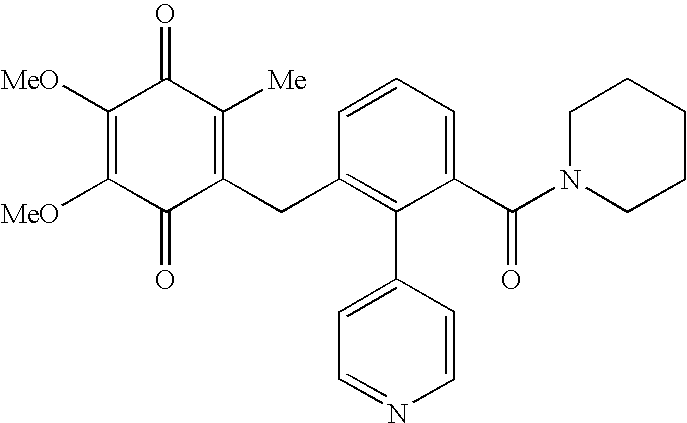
C1(=O)C(CC2=C(C3=CC=NC=C3)C(C(N3CCCCC3)=O)=CC=C2)=C([Me])C(=O)C([MeO])=C1[MeO]
